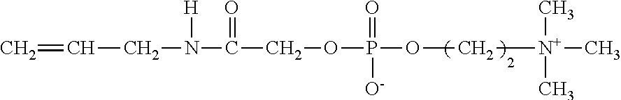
C=CCN([H])C(=O)COP(=O)([O-])OC[N+](C)(C)C
